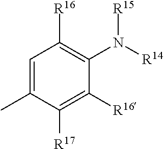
C1=C(C)C([R17])=C([R16])C(N([R14])[R15])=C1[R16]
